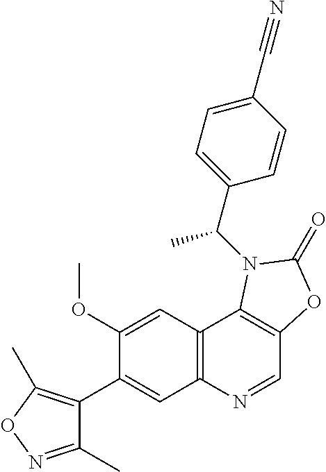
C1=C(C(C)N2C3=C(C=NC4=C3C=C(OC)C(C3=C(C)ON=C3C)=C4)OC2=O)C=CC(C#N)=C1
